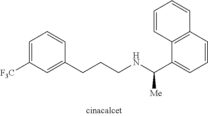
C1=C([F3C])C=C(CCCNC([Me])C2=CC=CC3=C2C=CC=C3)C=C1
